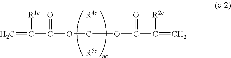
C=C(C(OC(OC(C(=C)[R2c])=O)([R4c])[R5c])=O)[R1c]
